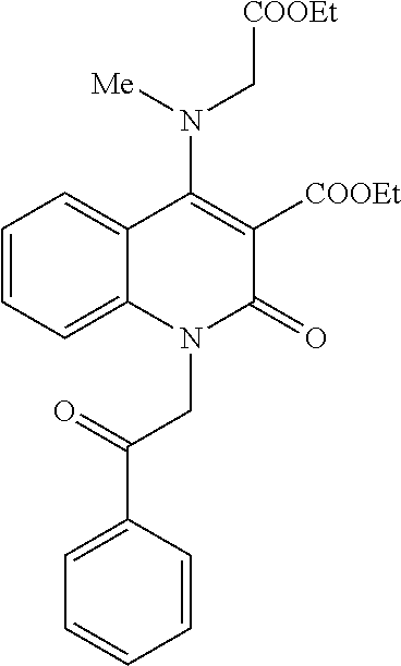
C1=CC=C2C(=C1)C(N([Me])C[COOEt])=C([COOEt])C(=O)N2CC(=O)C1=CC=CC=C1
